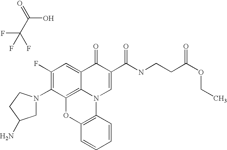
C1(F)=C(N2CC(N)CC2)C2=C3C(=C1)C(=O)C(C(NCCC(=O)OCC)=O)=CN3C1=C(O2)C=CC=C1.C(O)(=O)C(F)(F)F
